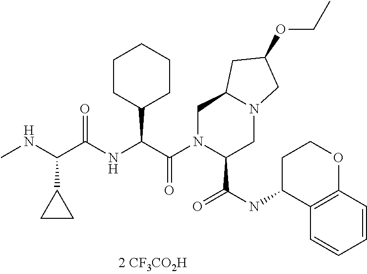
N(C(C(NC(C(N1C(C(=O)NC2C3=C(OCC2)C=CC=C3)CN2C(C1)CC(OCC)C2)=O)C1CCCCC1)=O)C1CC1)C
